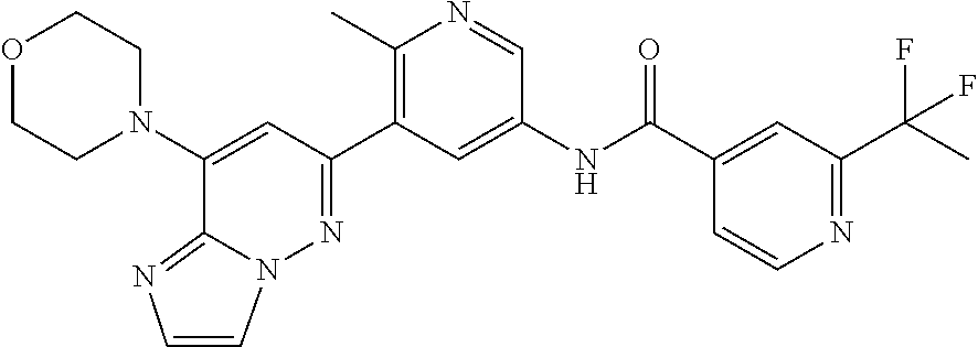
O1CCN(C2=CC(C3=C(C)N=CC(NC(C4=CC(C(F)(F)C)=NC=C4)=O)=C3)=NN3C=CN=C23)CC1
